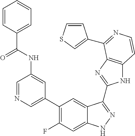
C1=C(C2=C(F)C=C3C(=C2)C(C2=NC4=C(N2)C=CN=C4C2=CSC=C2)=NN3)C=C(NC(=O)C2=CC=CC=C2)C=N1
